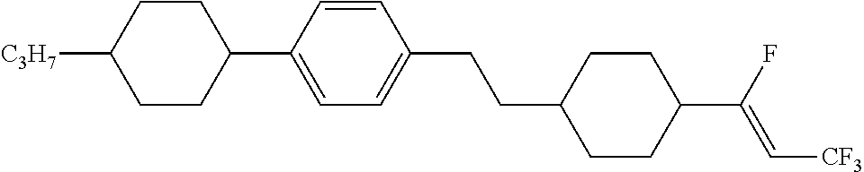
C1CC(C2=CC=C(CCC3CCC(C(F)=C[CF3])CC3)C=C2)CCC1[C3H7]
